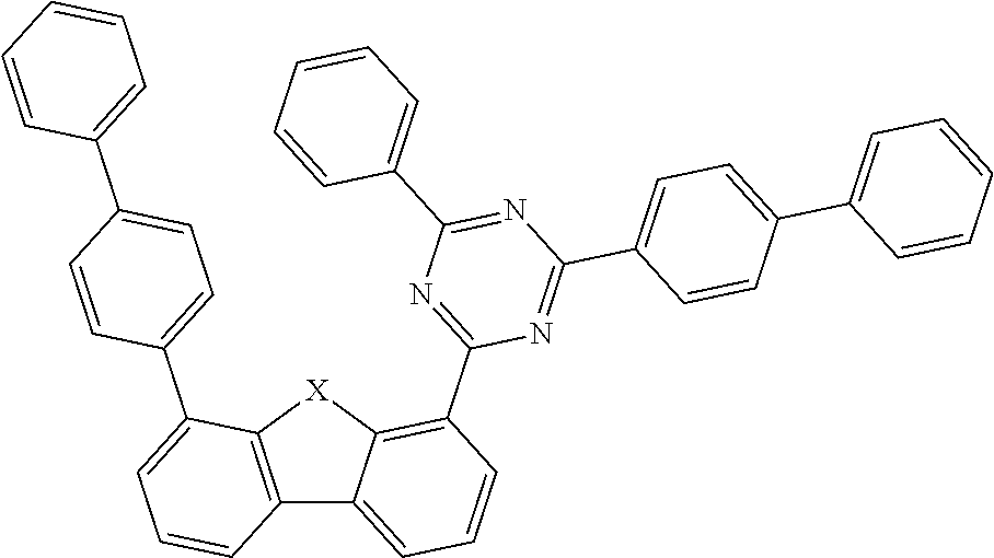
C12=C([X]C3=C(C4=NC(C5=CC=CC=C5)=NC(C5=CC=C(C6=CC=CC=C6)C=C5)=N4)C=CC=C13)C(C1=CC=C(C3=CC=CC=C3)C=C1)=CC=C2
